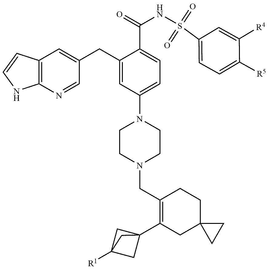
C12=C(N=CC(CC3=CC(N4CCN(CC5=C(C67CC([R1])(C6)C7)CC6(CC5)CC6)CC4)=CC=C3C(NS(C3=CC=C([R5])C([R4])=C3)(=O)=O)=O)=C1)NC=C2
